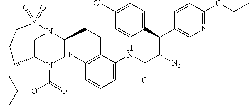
C1=CC(OC(C)C)=NC=C1C(C([N3])C(NC1=CC=CC(F)=C1CCC1N2CC(N(C(=O)OC(C)(C)C)C1)CCCS2(=O)=O)=O)C1=CC=C(Cl)C=C1
